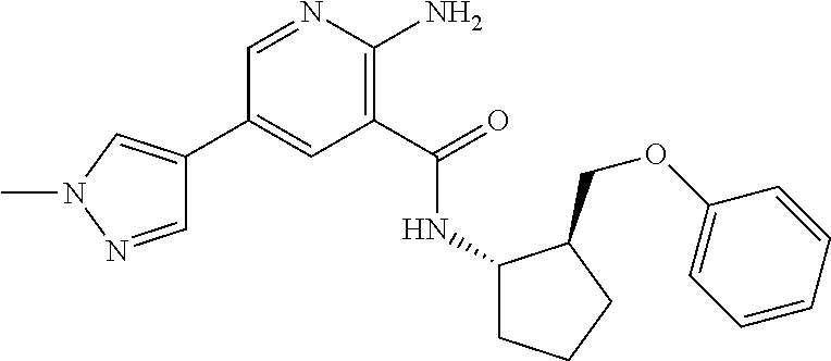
C1(C2=CN(C)N=C2)=CC(C(=O)NC2CCCC2COC2=CC=CC=C2)=C(N)N=C1
